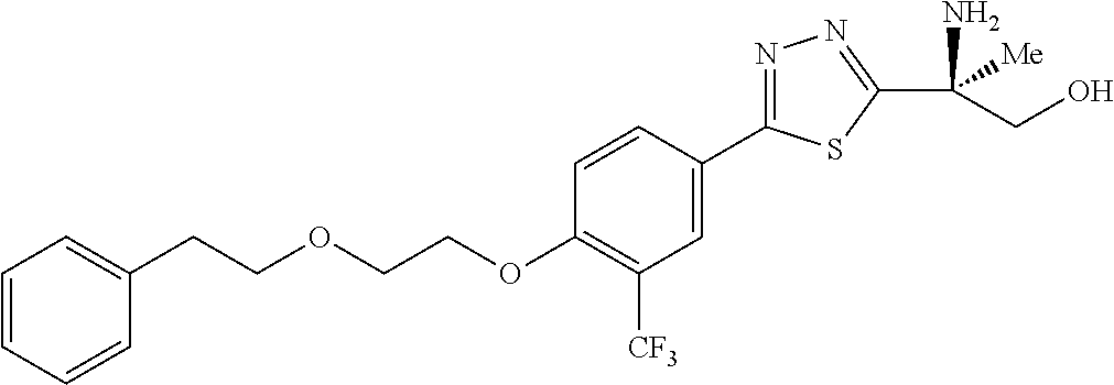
C1(CCOCCOC2=C([CF3])C=C(C3=NN=C(C(N)([Me])CO)S3)C=C2)=CC=CC=C1
